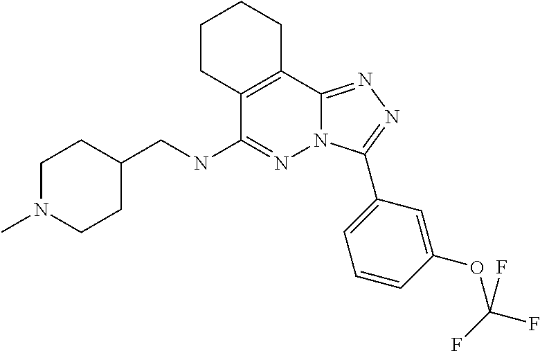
C1CC2=C(CC1)C1=NN=C(C3=CC=CC(OC(F)(F)F)=C3)N1N=C2NCC1CCN(C)CC1
